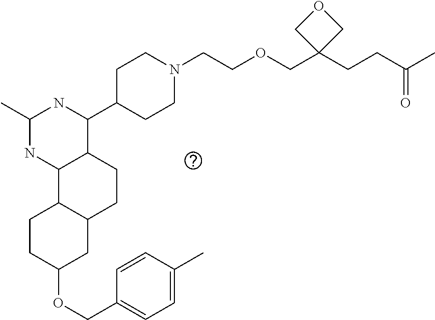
O(C1CC2C(CC1)C1C(CC2)C(C2CCN(CCOCC3(CCC(C)=O)COC3)CC2)NC(C)N1)CC1=CC=C(C)C=C1
